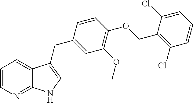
C1=CN=C2C(=C1)C(CC1=CC(OC)=C(OCC3=C(Cl)C=CC=C3Cl)C=C1)=CN2
